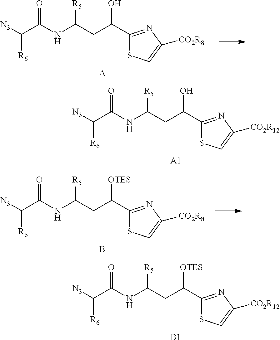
C(C(NC(CC(O)C1=NC([CO2R8])=CS1)[R5])=O)([N3])[R6].[A].C(C(NC(CC(O)C1=NC([CO2R12])=CS1)[R5])=O)([N3])[R6].[A1].C(C(NC(CC([OTES])C1=NC([CO2R12])=CS1)[R5])=O)([N3])[R6].[B1].C(C(NC(CC([OTES])C1=NC([CO2R8])=CS1)[R5])=O)([N3])[R6].B
